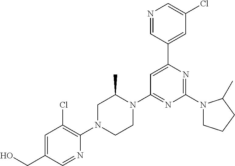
OCC1=CC(Cl)=C(N2CCN(C3=NC(N4CCCC4C)=NC(C4=CC(Cl)=CN=C4)=C3)C(C)C2)N=C1
